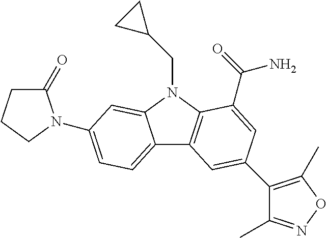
C12=CC=C(N3C(=O)CCC3)C=C1N(CC1CC1)C1=C2C=C(C2=C(C)ON=C2C)C=C1C(=O)N
